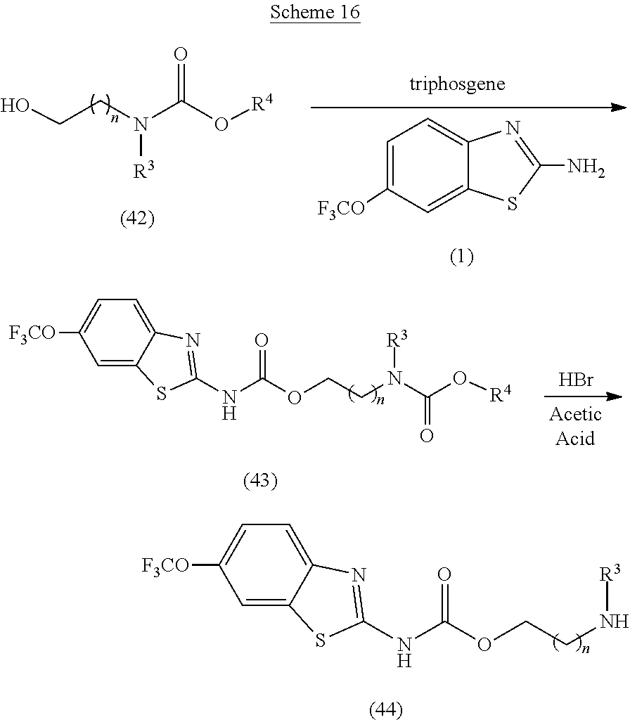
OCCN(C(O[R4])=O)[R3].C1=C([F3CO])C=C2C(=C1)N=C(N)S2.C1=C2C(=CC=C1[F3CO])N=C(NC(=O)OCCN(C(O[R4])=O)[R3])S2.Br.C1=C2C(=CC=C1[F3CO])N=C(NC(=O)OCCN[R3])S2
